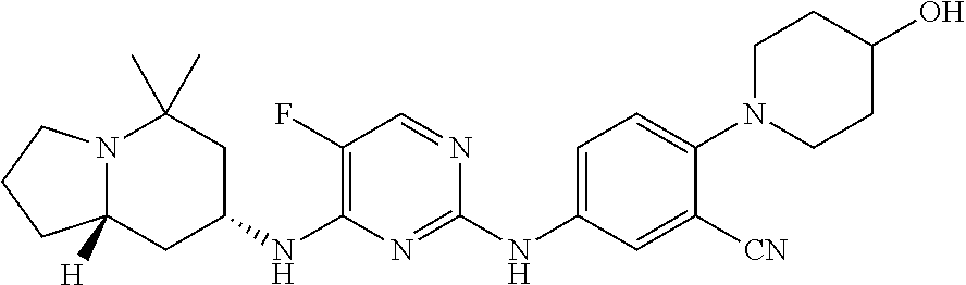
N12C([H])(CC(NC3=C(F)C=NC(NC4=CC=C(N5CCC(O)CC5)C([CN])=C4)=N3)CC1(C)C)CCC2
